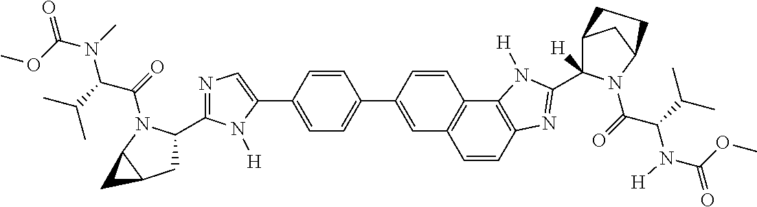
C1(C2=CC=C(C3=CC4=C(C5=C(N=C(C6([H])C7CC(N6C(C(C(C)C)N([H])C(OC)=O)=O)CC7)N5[H])C=C4)C=C3)C=C2)=CN=C(C2CC3C(N2C(=O)C(C(C)C)N(C(OC)=O)C)C3)N1[H]
